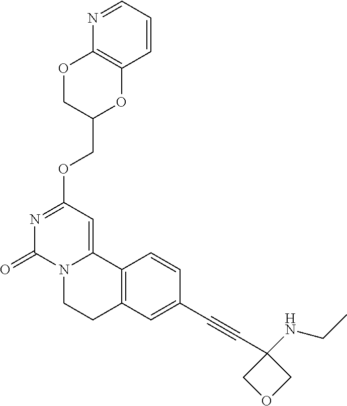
C(OC1=NC(=O)N2C(=C1)C1=C(CC2)C=C(C#CC2(NCC)COC2)C=C1)C1OC2=C(OC1)N=CC=C2
